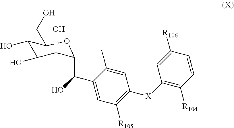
C1(O)C(O)C(O)C(C(C2=CC([R105])=C([X]C3=C([R104])C=CC([R106])=C3)C=C2C)O)OC1CO
